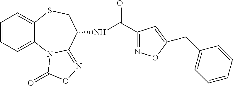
C1=CC=C2C(=C1)SCC(NC(C1=NOC(CC3=CC=CC=C3)=C1)=O)C1=NOC(=O)N21
